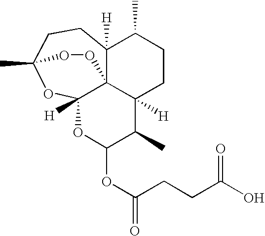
O1C2(C)CCC3([H])C4(C([H])(CCC3C)C(C)C(OC(CCC(O)=O)=O)OC14[H])OO2
